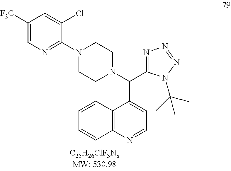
N1(C2=NC=C([F3C])C=C2Cl)CCN(C(C2=NN=NN2C(C)(C)C)C2=CC=NC3=C2C=CC=C3)CC1
